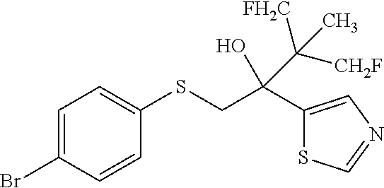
C1=C(Br)C=CC(SCC(C2=CN=CS2)(O)C([CH2F])([FH2C])C)=C1
